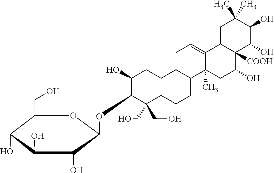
C1(CO)C(O)C(O)C(O)C(OC2C(CO)(CO)C3C(CC2O)C2C(CC3)C3(C)C(=CC2)C2C([COOH])(C(O)C3)C(O)C(O)C(C)(C)C2)O1
